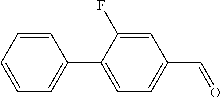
C1=C(F)C(C2=CC=CC=C2)=CC=C1C=O
